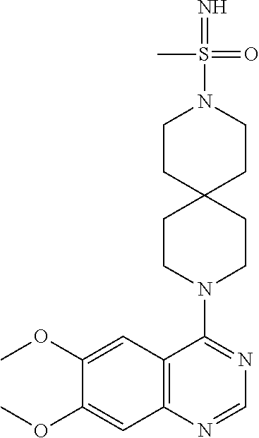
C12=C(N=CN=C1N1CCC3(CC1)CCN(S(=N)(=O)C)CC3)C=C(OC)C(OC)=C2
